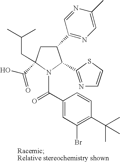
C1(C2=NC=C(C)N=C2)CC(C(O)=O)(CC(C)C)N(C(C2=CC(Br)=C(C(C)(C)C)C=C2)=O)C1C1=NC=CS1
